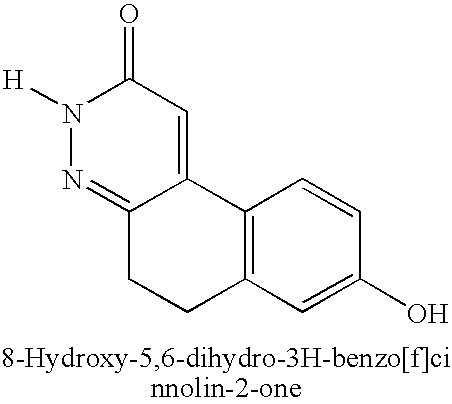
O=C1N([H])N=C2C(=C1)C1=C(CC2)C=C(O)C=C1
